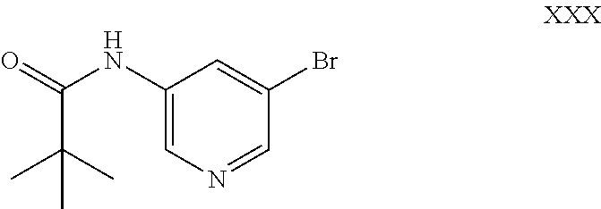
C1(NC(=O)C(C)(C)C)=CN=CC(Br)=C1
